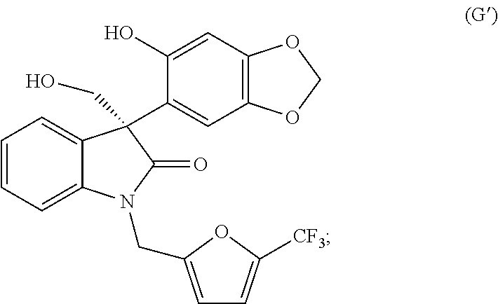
C12=C(C=C(O)C(C3(CO)C4=CC=CC=C4N(CC4=CC=C([CF3])O4)C3=O)=C1)OCO2
